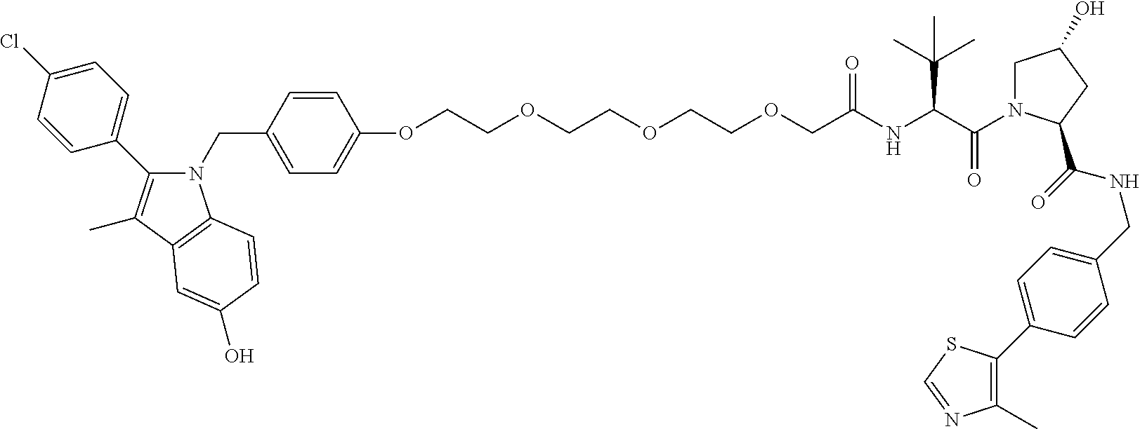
C1=C(Cl)C=CC(C2=C(C)C3=C(N2CC2=CC=C(OCCOCCOCCOCC(NC(C(N4CC(O)CC4C(NCC4=CC=C(C5=C(C)N=CS5)C=C4)=O)=O)C(C)(C)C)=O)C=C2)C=CC(O)=C3)=C1
